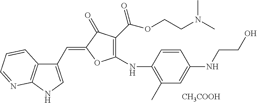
[CH3COOH].C(=C1C(=O)C(C(OCCN(C)C)=O)=C(NC2=C(C)C=C(NCCO)C=C2)O1)C1=CNC2=C1C=CC=N2
